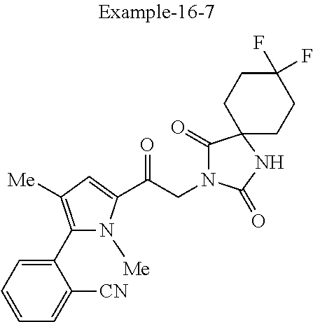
C1=CC=C(C2=C([Me])C=C(C(CN3C(=O)C4(NC3=O)CCC(F)(F)CC4)=O)N2[Me])C([CN])=C1
